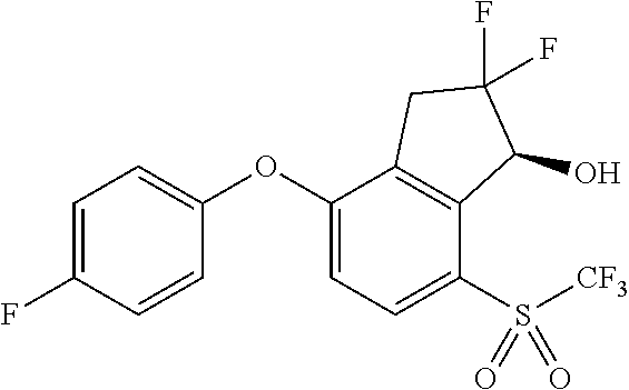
C1=C(F)C=CC(OC2=CC=C(S([CF3])(=O)=O)C3=C2CC(F)(F)C3O)=C1
